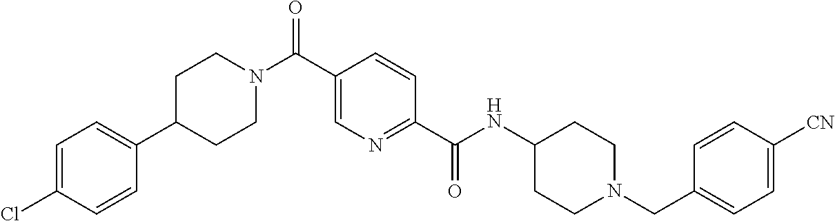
C1(C2=CC=C(Cl)C=C2)CCN(C(C2=CN=C(C(NC3CCN(CC4=CC=C([CN])C=C4)CC3)=O)C=C2)=O)CC1
